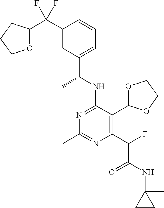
N1=C(NC(C)C2=CC=CC(C(F)(F)C3OCCC3)=C2)C(C2OCCO2)=C(C(C(=O)NC2(C)CC2)F)N=C1C
